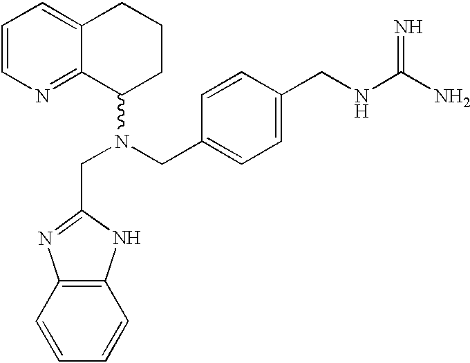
C1=CN=C2C(=C1)CCCC2N(CC1=CC=C(CNC(N)=N)C=C1)CC1=NC2=C(N1)C=CC=C2
